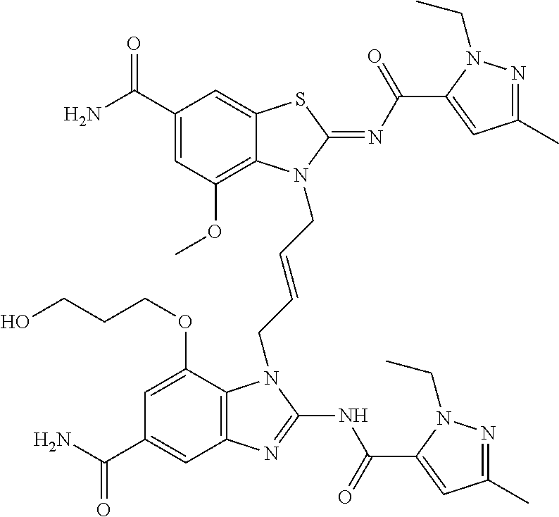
C1(C(N)=O)=CC(OC)=C2C(=C1)SC(=NC(=O)C1=CC(C)=NN1CC)N2CC=CCN1C2=C(C=C(C(N)=O)C=C2OCCCO)N=C1NC(=O)C1=CC(C)=NN1CC
